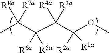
CC(C(C(C(OC)([R2a])[R1a])([R4a])[R3a])([R6a])[R5a])([R8a])[R7a]
